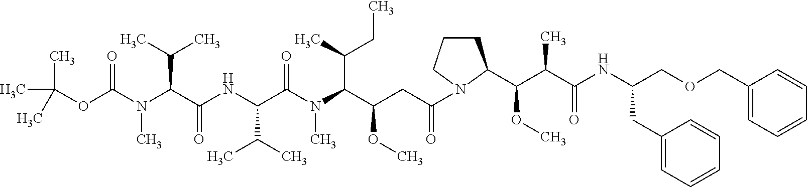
CC(C)(C)OC(N(C(C(NC(C(N(C(C(CC(=O)N1CCCC1C(C(C(NC(COCC1=CC=CC=C1)CC1=CC=CC=C1)=O)C)OC)OC)C(C)CC)C)=O)C(C)C)=O)C(C)C)C)=O
